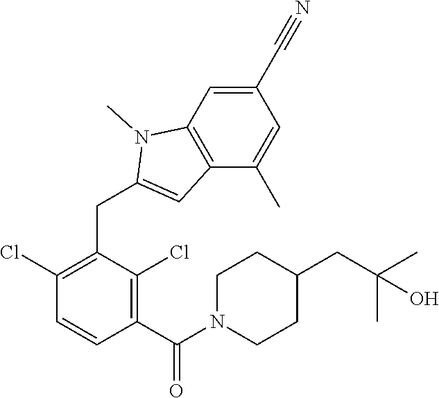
C1(Cl)=C(CC2=CC3=C(N2C)C=C(C#N)C=C3C)C(Cl)=C(C(=O)N2CCC(CC(C)(C)O)CC2)C=C1
